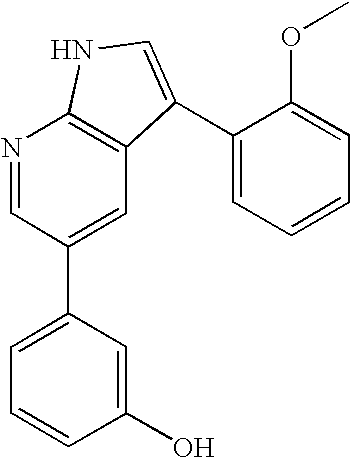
N1=CC(C2=CC=CC(O)=C2)=CC2=C1NC=C2C1=CC=CC=C1OC
